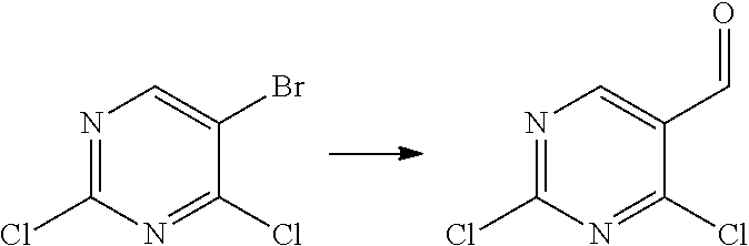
N1=C(Cl)N=C(Cl)C(Br)=C1.N1=C(Cl)N=C(Cl)C(C=O)=C1
